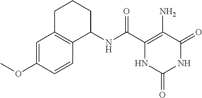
C1(NC(C2=C(N)C(=O)NC(=O)N2)=O)CCCC2=C1C=CC(OC)=C2
